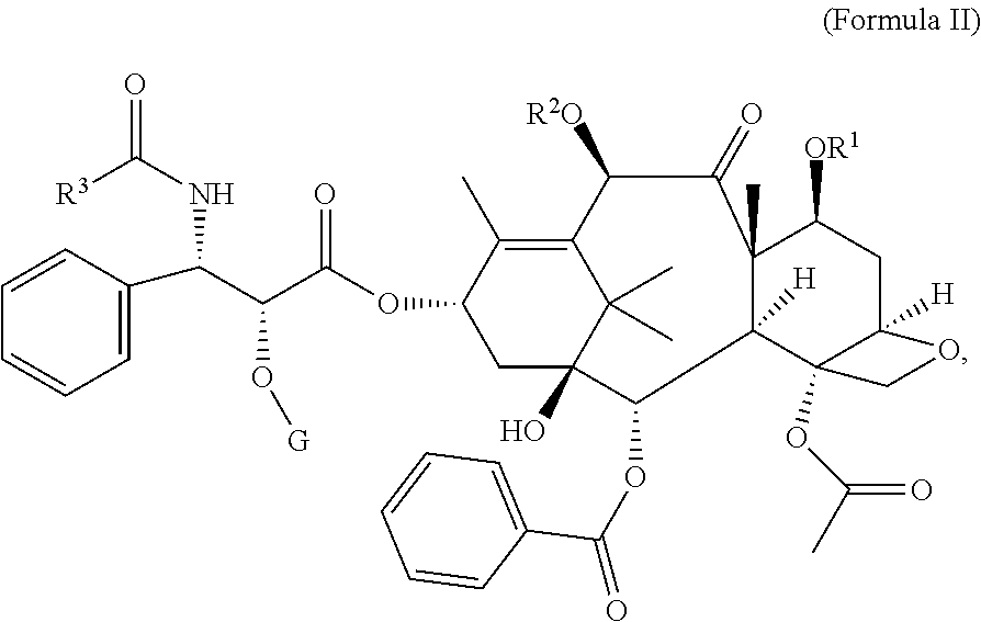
C1([R2O])C(=O)C2(C)C([H])(C3(OC(C)=O)C([H])(CC2[OR1])OC3)C(OC(=O)C2=CC=CC=C2)C2(O)CC(OC(C(C(C3=CC=CC=C3)NC([R3])=O)O[G])=O)C(C)=C1C2(C)C
